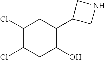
C1(Cl)C(Cl)CC(O)C(C2CNC2)C1
